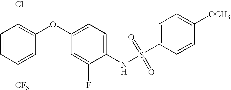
C1=CC(Cl)=C(OC2=CC=C(NS(C3=CC=C([OCH3])C=C3)(=O)=O)C(F)=C2)C=C1[CF3]
